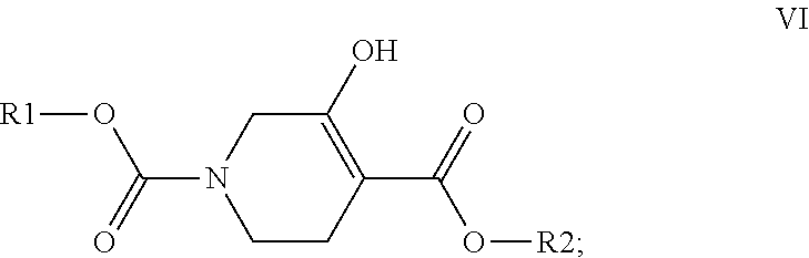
N1(C(=O)O[R1])CCC(C(=O)O[R2])=C(O)C1
